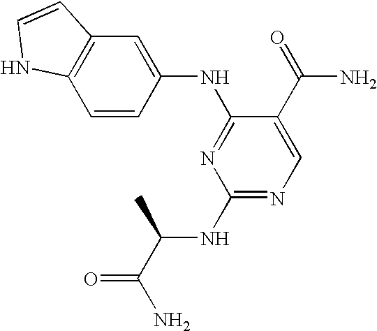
C12=C(C=CC(NC3=NC(NC(C(N)=O)C)=NC=C3C(=O)N)=C1)NC=C2
